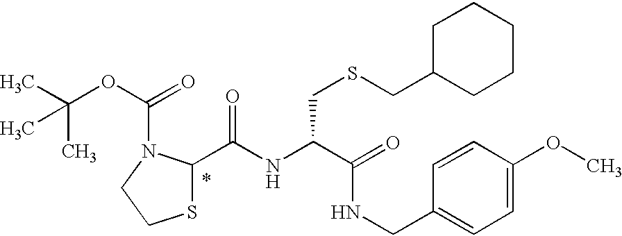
C(NC(C(=O)NCC1=CC=C(OC)C=C1)CSCC1CCCCC1)(=O)C1SCCN1C(OC(C)(C)C)=O
